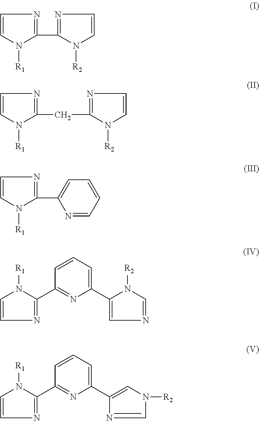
C1=CN=C(C2=NC=CN2[R2])N1[R1].C1=CN=C(CC2=NC=CN2[R2])N1[R1].C1=CN=C(C2=CC=CC=N2)N1[R1].C1=CN=C(C2=NC(C3=CN=CN3[R2])=CC=C2)N1[R1].C1=CN=C(C2=NC(C3=CN([R2])C=N3)=CC=C2)N1[R1]
